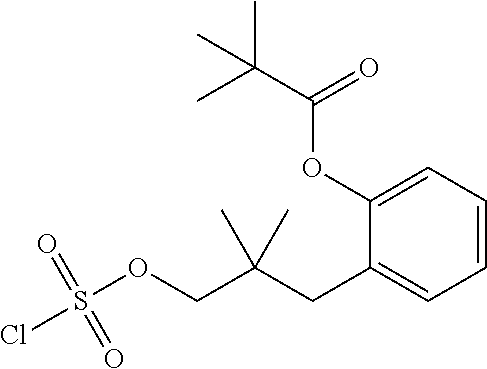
C1(CC(COS(Cl)(=O)=O)(C)C)=CC=CC=C1OC(C(C)(C)C)=O
